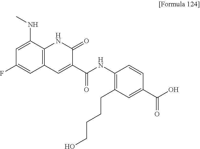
CNC1=CC(F)=CC2=C1NC(=O)C(C(NC1=C(CCCCO)C=C(C(=O)O)C=C1)=O)=C2
